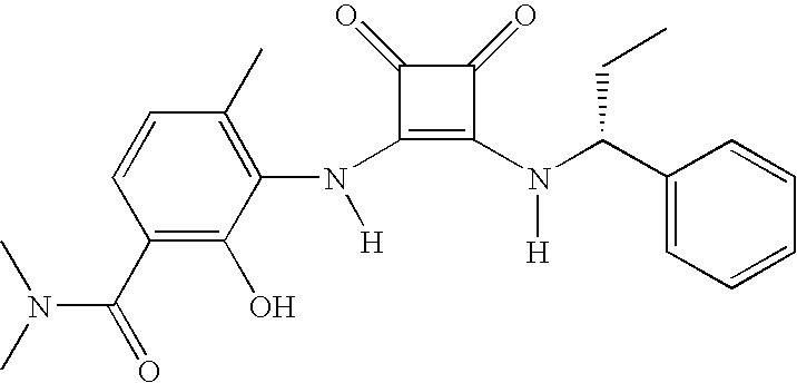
N(C1=C(N(C(C2=CC=CC=C2)CC)[H])C(=O)C1=O)([H])C1=C(C)C=CC(C(N(C)C)=O)=C1O
